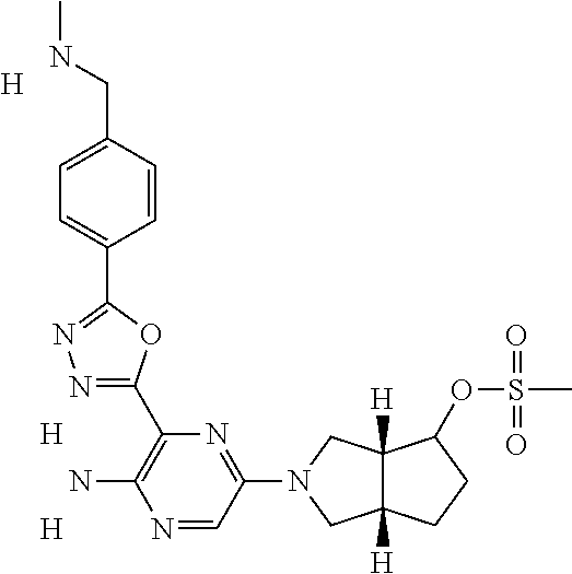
N1=CC(N2CC3([H])C([H])(C2)C(OS(=O)(=O)C)CC3)=NC(C2=NN=C(C3=CC=C(CNC)C=C3)O2)=C1N.[H].[H].[H]
